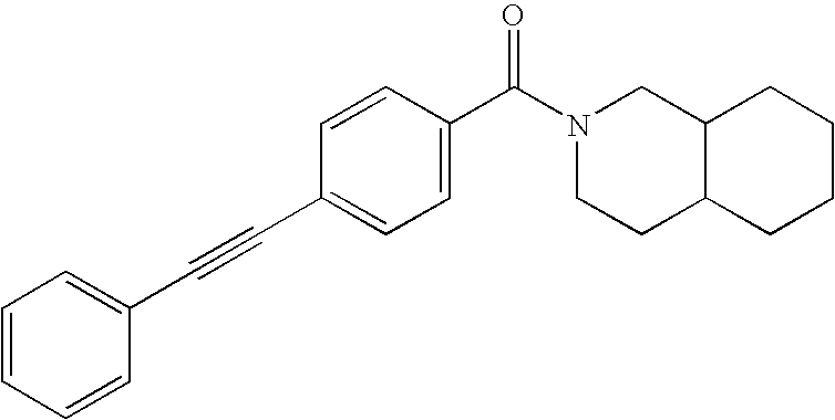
C1=CC=CC(C#CC2=CC=C(C(N3CCC4C(C3)CCCC4)=O)C=C2)=C1
